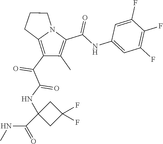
C(C1=C(C)C(C(C(NC2(C(=O)NC)CC(F)(F)C2)=O)=O)=C2N1CCC2)(=O)NC1=CC(F)=C(F)C(F)=C1
